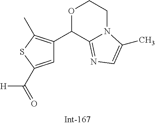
C1=C(C(=O)[H])SC(C)=C1C1C2=NC=C(C)N2CCO1
